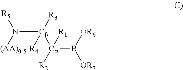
N([Cb]([R3])([Ca](B([OR6])[OR7])([R1])[R2])[R4])([(AA)0-5])[R5]
